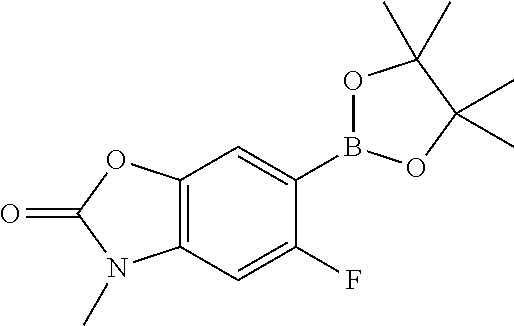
C12=C(C=C(F)C(B3OC(C)(C)C(C)(C)O3)=C1)N(C)C(=O)O2
